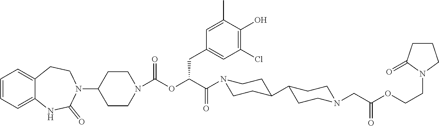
C1=CC=C2C(=C1)CCN(C1CCN(C(OC(C(=O)N3CCC(C4CCN(CC(OCCN5CCCC5=O)=O)CC4)CC3)CC3=CC(Cl)=C(O)C(C)=C3)=O)CC1)C(=O)N2
